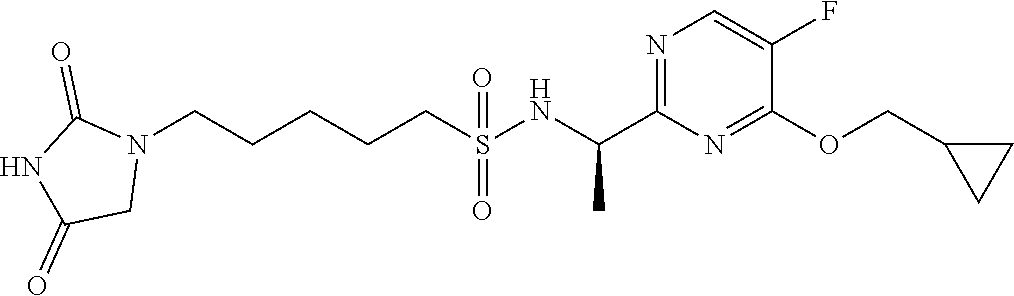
N1(CCCCCS(=O)(=O)NC(C2=NC=C(F)C(OCC3CC3)=N2)C)C(=O)NC(=O)C1
